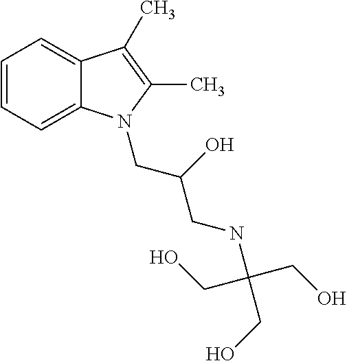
C1=CC=C2C(=C1)C(C)=C(C)N2CC(CNC(CO)(CO)CO)O
